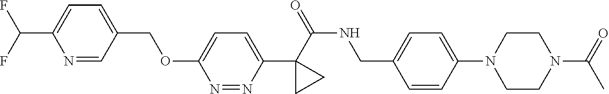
C1(C(=O)NCC2=CC=C(N3CCN(C(=O)C)CC3)C=C2)(C2=CC=C(OCC3=CC=C(C(F)F)N=C3)N=N2)CC1
